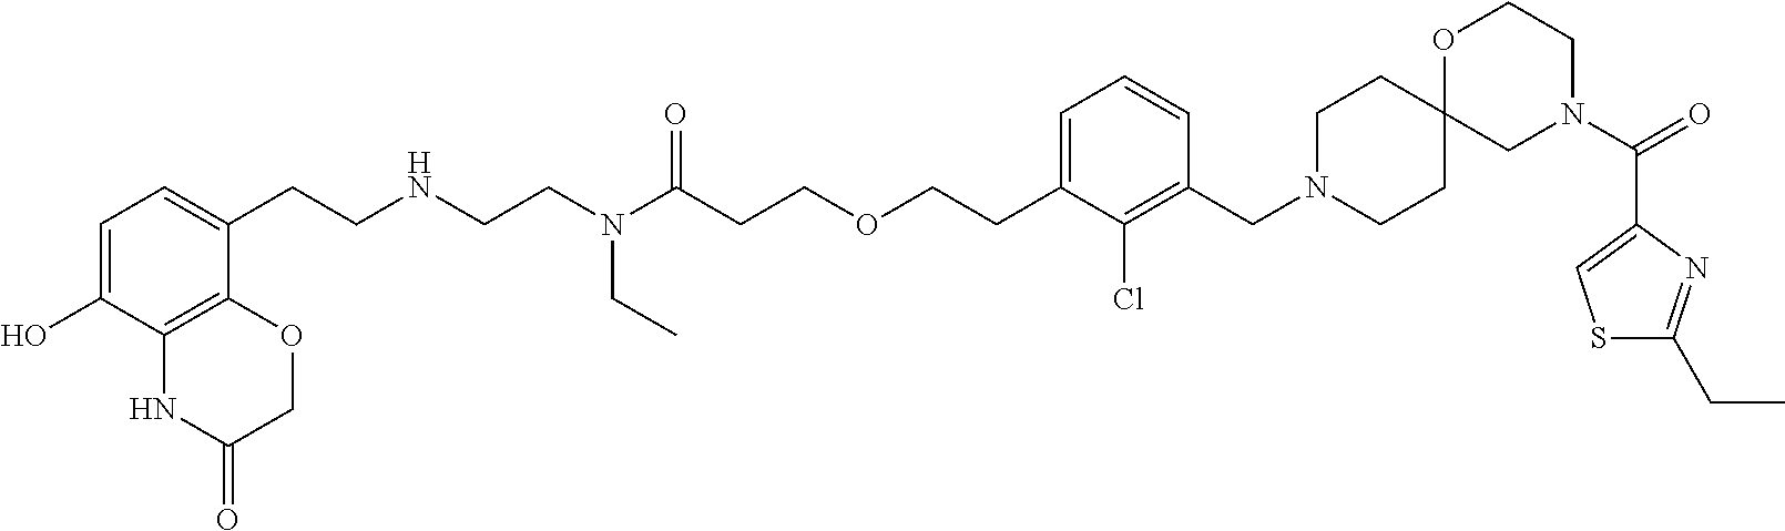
O=C(N1CCOC2(C1)CCN(CC1=C(Cl)C(CCOCCC(N(CCNCCC3=CC=C(O)C4=C3OCC(=O)N4)CC)=O)=CC=C1)CC2)C1=CSC(CC)=N1
